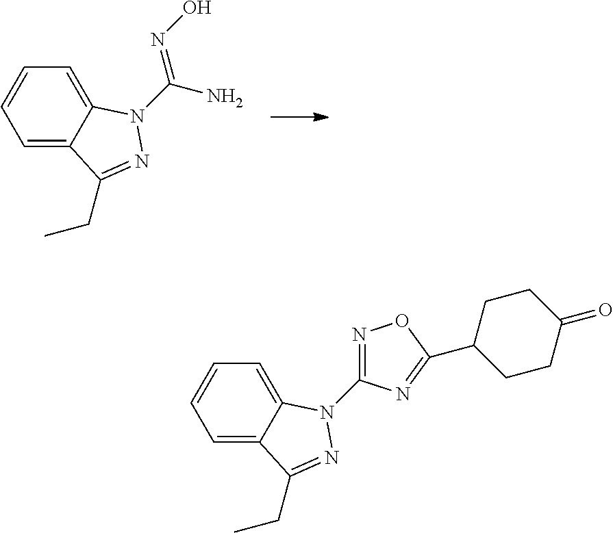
C1=C2C(=CC=C1)N(C(=NO)N)N=C2CC.C1=C2C(=CC=C1)N(C1=NOC(C3CCC(=O)CC3)=N1)N=C2CC
